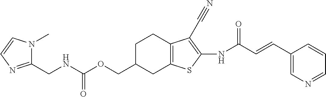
N(C(OCC1CC2=C(CC1)C(C#N)=C(NC(C=CC1=CN=CC=C1)=O)S2)=O)CC1=NC=CN1C
